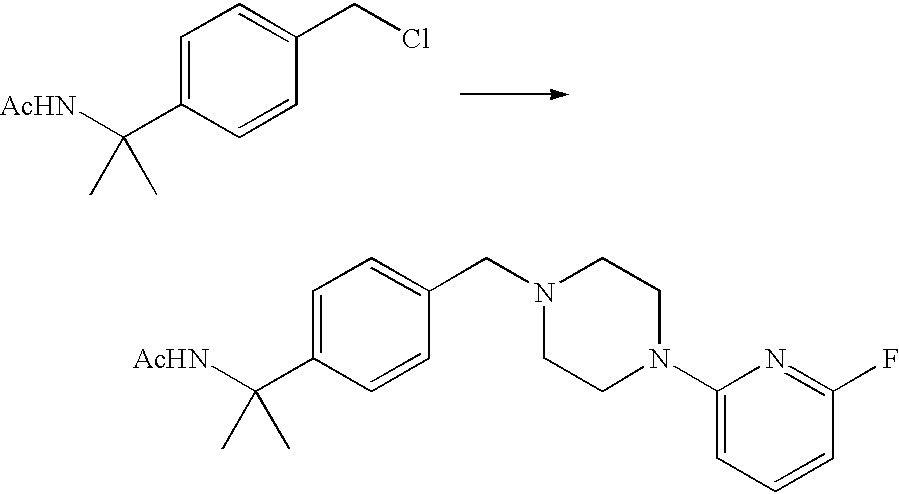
C1=C(C([AcHN])(C)C)C=CC(CCl)=C1.C1=C(C([AcHN])(C)C)C=CC(CN2CCN(C3=CC=CC(F)=N3)CC2)=C1
